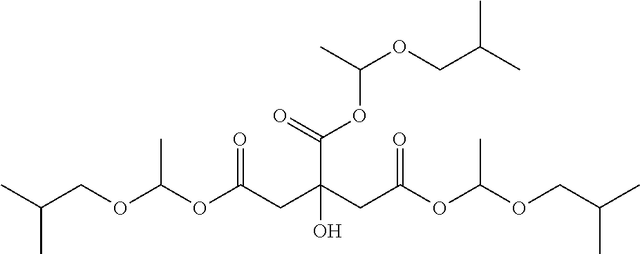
C(OC(OCC(C)C)C)(CC(CC(OC(OCC(C)C)C)=O)(C(OC(OCC(C)C)C)=O)O)=O
